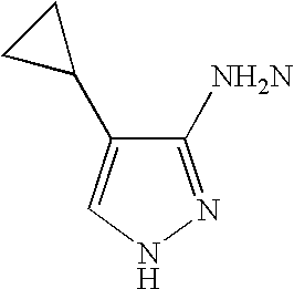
C1([NH2N])=NNC=C1C1CC1
